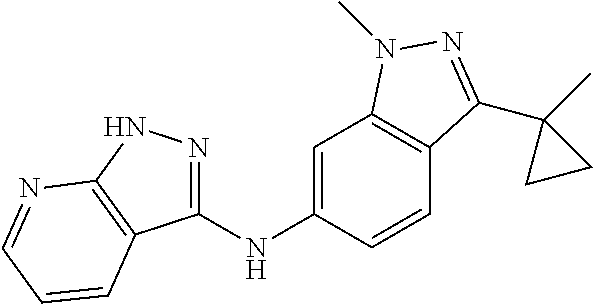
C1(NC2=CC3=C(C=C2)C(C2(C)CC2)=NN3C)=NNC2=C1C=CC=N2
